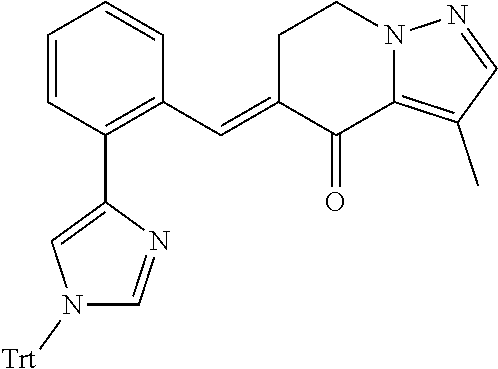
C1=CC(C2=CN([Trt])C=N2)=C(C=C2C(=O)C3=C(C)C=NN3CC2)C=C1
